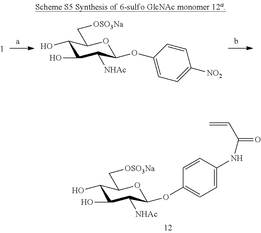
C1(O)C(O)C([NHAc])C(OC2=CC=C(NC(C=C)=O)C=C2)OC1C[OSO3Na].C1(O)C(O)C([NHAc])C(OC2=CC=C([NO2])C=C2)OC1C[OSO3Na]
